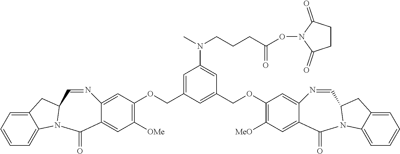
C1=C2C(=CC([OMe])=C1OCC1=CC(N(CCCC(ON3C(=O)CCC3=O)=O)C)=CC(COC3=C([MeO])C=C4C(=C3)N=CC3N(C4=O)C4=CC=CC=C4C3)=C1)C(=O)N1C3=CC=CC=C3CC1C=N2
